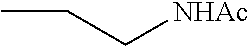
C(C[NHAc])C
